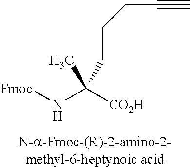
[Fmoc]NC([CO2H])(C)CCCC#C
